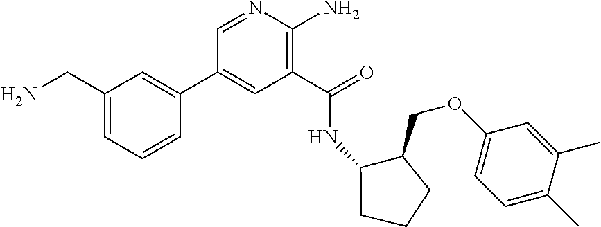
C1(C(=O)NC2C(COC3=CC=C(C)C(C)=C3)CCC2)=C(N)N=CC(C2=CC(CN)=CC=C2)=C1
